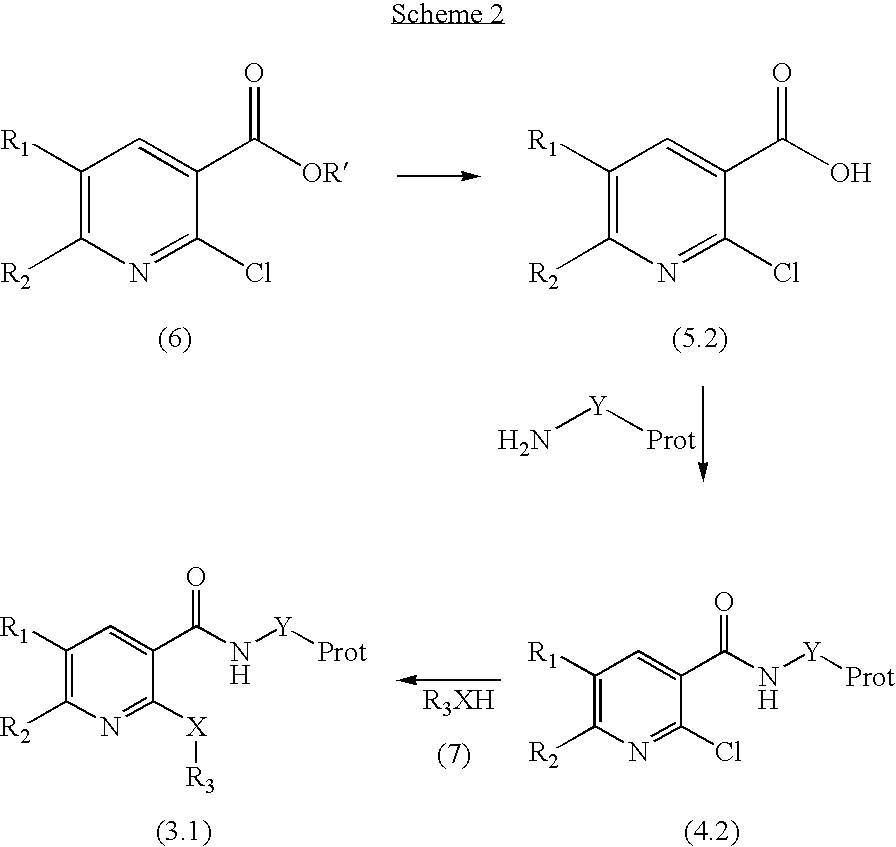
N[Y][Prot].C1([R1])=C([R2])N=C(Cl)C(C([OR])=O)=C1.C1([R1])=C([R2])N=C(Cl)C(C(O)=O)=C1.C1([R1])=C([R2])N=C([X][R3])C(C(N[Y][Prot])=O)=C1.C1([R1])=C([R2])N=C(Cl)C(C(N[Y][Prot])=O)=C1
